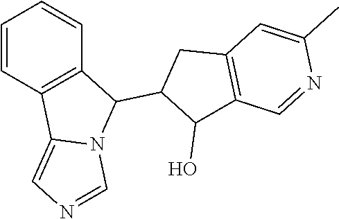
C1=CC2=C(C=C1)C(C1C(O)C3=C(C1)C=C(C)N=C3)N1C2=CN=C1
